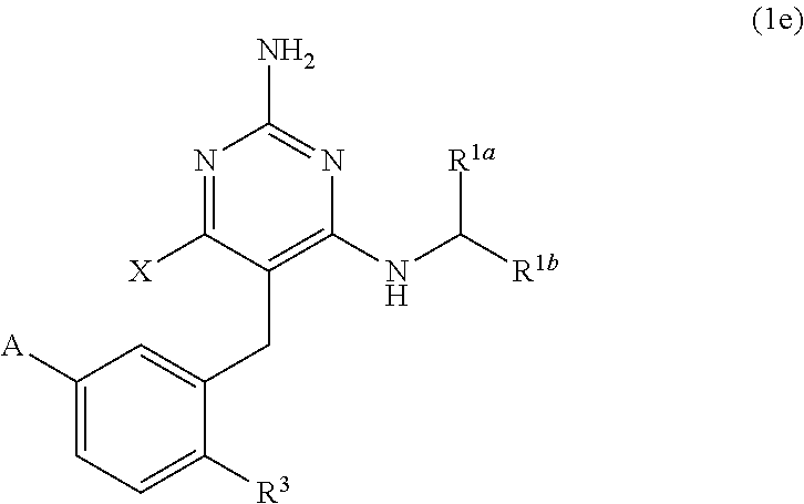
[R1a]C(NC1=C(CC2=CC([A])=CC=C2[R3])C([X])=NC(N)=N1)[R1b]
